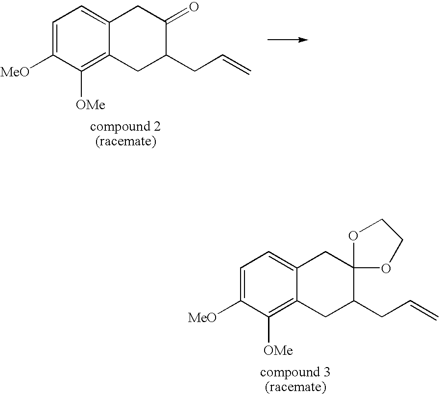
C1=C([MeO])C([OMe])=C2C(=C1)CC(=O)C(CC=C)C2.C1=C([MeO])C([OMe])=C2C(=C1)CC1(C(CC=C)C2)OCCO1
